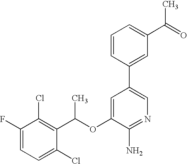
FC1=CC=C(Cl)C(C(OC2=CC(C3=CC(C(C)=O)=CC=C3)=CN=C2N)C)=C1Cl
